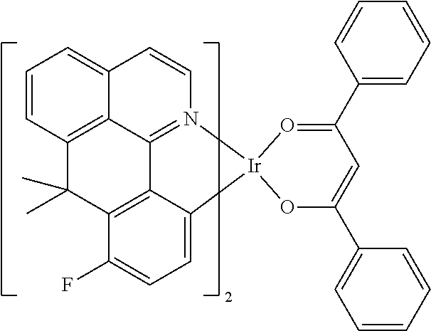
C12=CC=CC3=C1C1=N(C=C2)[Ir]2(C4=CC=C(F)C(=C14)C3(C)C)OC(C1=CC=CC=C1)=CC(C1=CC=CC=C1)=O2
